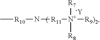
C[R10]N[R11][N+]([R7])([R8])[R9)2].[-Y]
